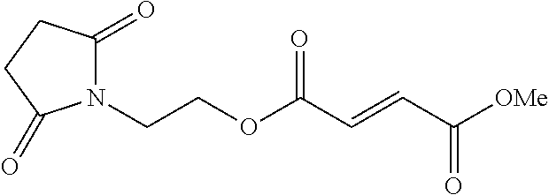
C(COC(C=CC([OMe])=O)=O)N1C(=O)CCC1=O
